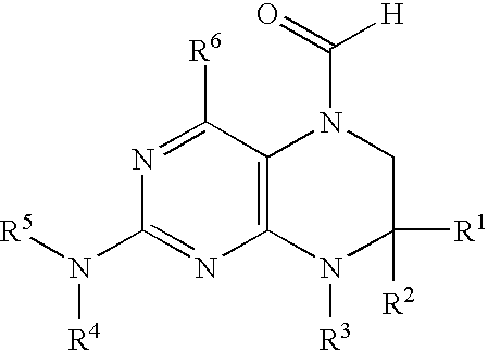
C12=C(N([R3])C([R2])([R1])CN1C(=O)[H])N=C(N([R5])[R4])N=C2[R6]
